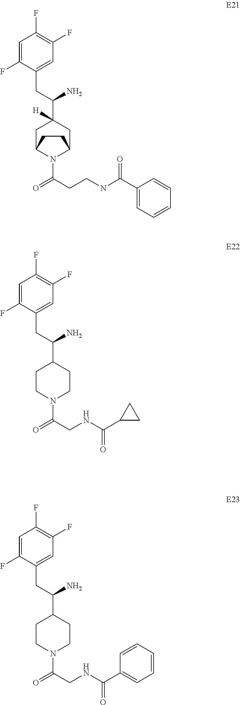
C1=C(F)C(CC(C2([H])CC3N(C(=O)CCNC(C4=CC=CC=C4)=O)C(C2)CC3)N)=CC(F)=C1F.C1=C(F)C(CC(C2CCN(C(=O)CNC(C3CC3)=O)CC2)N)=CC(F)=C1F.C1=C(F)C(CC(C2CCN(C(=O)CNC(C3=CC=CC=C3)=O)CC2)N)=CC(F)=C1F
